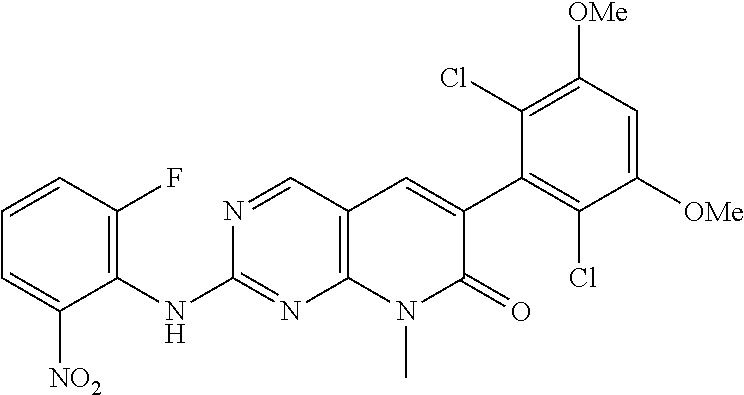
C1=C([NO2])C(NC2=NC3=C(C=N2)C=C(C2=C(Cl)C([OMe])=CC([OMe])=C2Cl)C(=O)N3C)=C(F)C=C1
